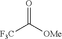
[F3C]C([OMe])=O
